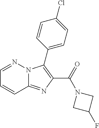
C12=NC(C(=O)N3CC(F)C3)=C(C3=CC=C(Cl)C=C3)N1N=CC=C2
